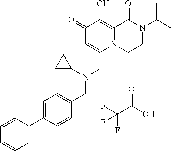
O=C(O)C(F)(F)F.C1(=O)C=C(CN(CC2=CC=C(C3=CC=CC=C3)C=C2)C2CC2)N2C(=C1O)C(=O)N(C(C)C)CC2
